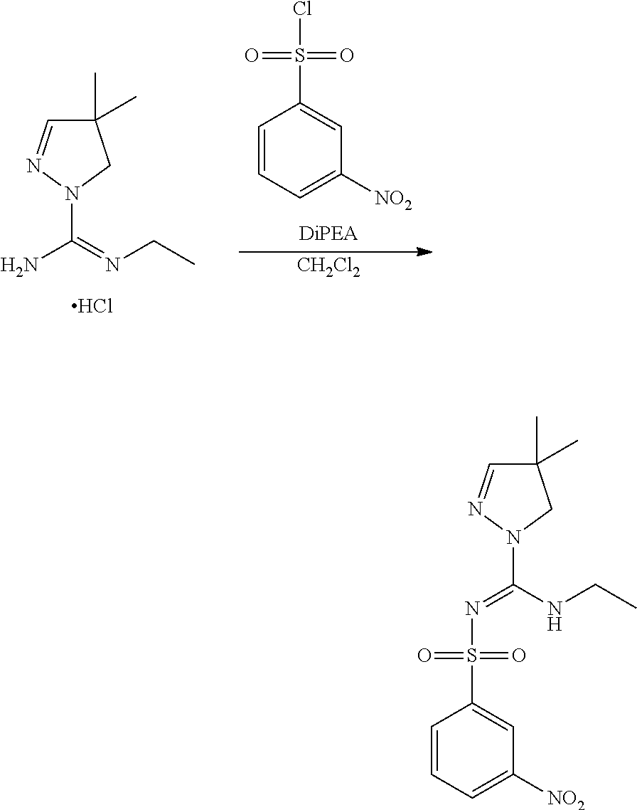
C1(C)(C)C=NN(C(=NS(=O)(=O)C2=CC([NO2])=CC=C2)NCC)C1.C1(C)(C)C=NN(C(N)=NCC)C1.Cl.C1=CC=C([NO2])C=C1S(=O)(=O)Cl.[CH2Cl2]
